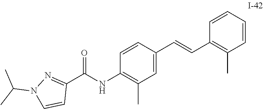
C1=CC(C=CC2=CC(C)=C(NC(C3=NN(C(C)C)C=C3)=O)C=C2)=C(C)C=C1
